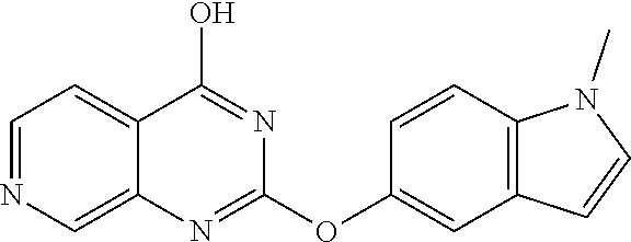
C1=NC=C2C(=C1)C(O)=NC(OC1=CC3=C(C=C1)N(C)C=C3)=N2
